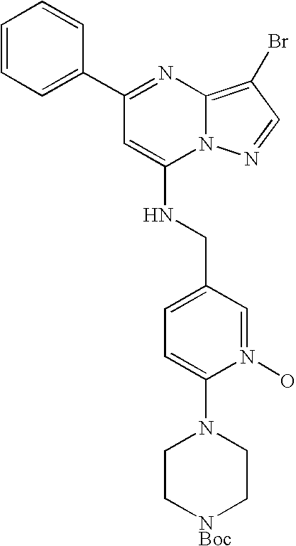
C1(C2=CC=CC=C2)=NC2=C(Br)C=NN2C(NCC2=CC=C(N3CC[NBoc]CC3)N(O)=C2)=C1
